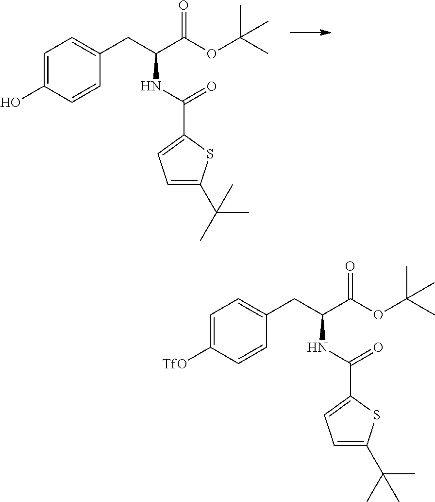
C1=C(O)C=CC(CC(C(OC(C)(C)C)=O)NC(=O)C2=CC=C(C(C)(C)C)S2)=C1.C1=C([TfO])C=CC(CC(C(OC(C)(C)C)=O)NC(=O)C2=CC=C(C(C)(C)C)S2)=C1
